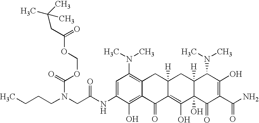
C(N(CC(NC1=CC(N(C)C)=C2C(=C1O)C(=O)C1=C(O)C3(O)C([H])(CC1([H])C2)C(N(C)C)C(O)=C(C(N)=O)C3=O)=O)CCCC)(=O)OCOC(=O)CC(C)(C)C
